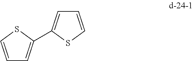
C1=CSC(C2=CC=CS2)=C1
